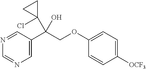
C1=C(C(COC2=CC=C([OCF3])C=C2)(C2(Cl)CC2)O)C=NC=N1
